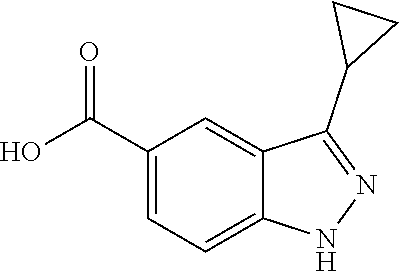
C1(C(=O)O)=CC=C2C(=C1)C(C1CC1)=NN2
